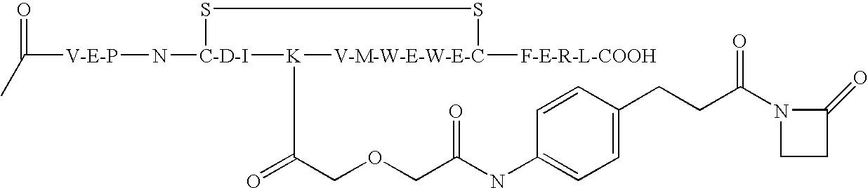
[C-D-I]1(N[V-E-P]C(=O)C)SS[V-M-W-E-W-E-C]([F-E-R-L-COOH])[K]1C(COCC(NC1=CC=C(CCC(N2C(=O)CC2)=O)C=C1)=O)=O
